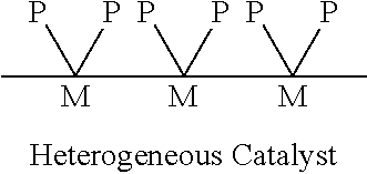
CC(P)(C(P)(C(P)(C)P)P)P.[M].[M].[M]
